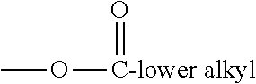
O=[C-lower alkyl]OC
